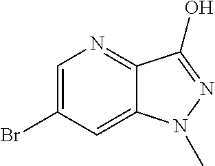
C1=C(Br)C=C2C(=N1)C(O)=NN2C
